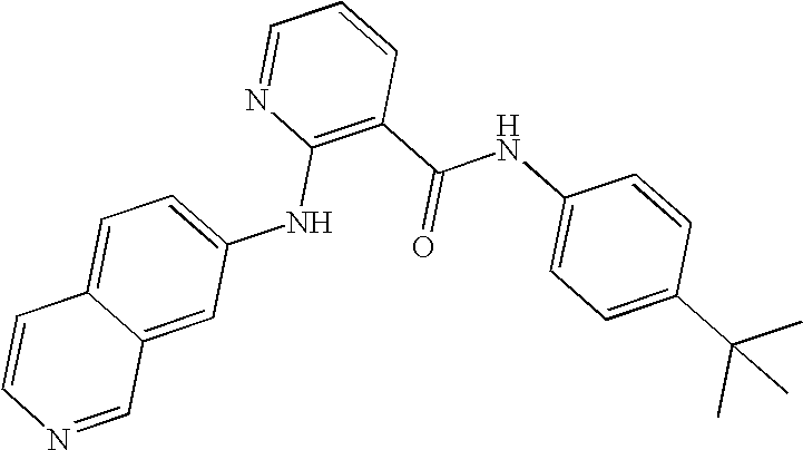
C1=CC(C(=O)NC2=CC=C(C(C)(C)C)C=C2)=C(NC2=CC=C3C(=C2)C=NC=C3)N=C1
